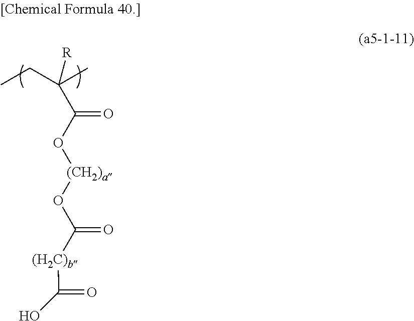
CCC(C)([R])C(O[(CH2)a]OC([(H2C)b]C(O)=O)=O)=O
